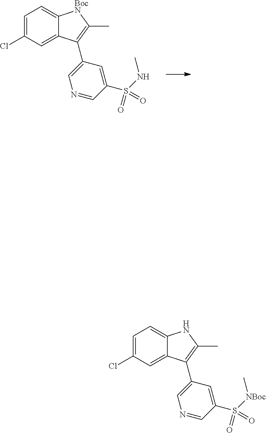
C1=C(Cl)C=C2C(=C1)[BocN]C(C)=C2C1=CN=CC(S(NC)(=O)=O)=C1.C1=C(Cl)C=C2C(=C1)NC(C)=C2C1=CN=CC(S([NBoc]C)(=O)=O)=C1
